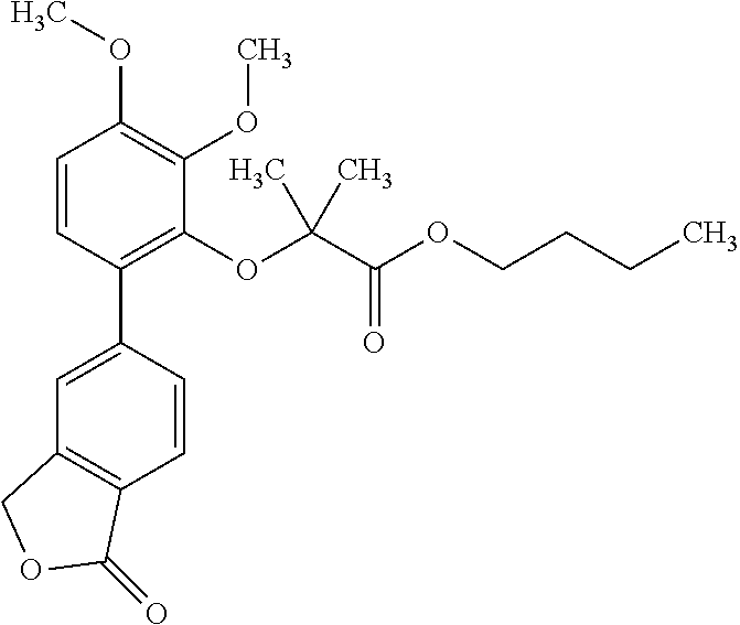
C1=C(C2=C(OC(C(OCCCC)=O)(C)C)C(OC)=C(OC)C=C2)C=CC2=C1COC2=O
